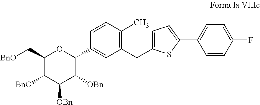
C1(CC2=CC=C(C3=CC=C(F)C=C3)S2)=C(C)C=CC(C2OC(C[BnO])C([BnO])C([OBn])C2[OBn])=C1
